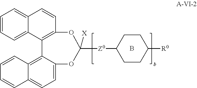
C1=CC=C2C(=C1)C=CC1=C2C2=C3C(=CC=C2OC([Z0]C2CCC([R0])CC2)([X])O1)C=CC=C3.B
